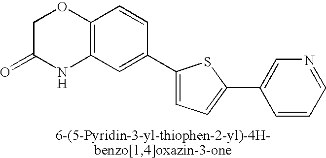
C1C(=O)NC2=C(O1)C=CC(C1=CC=C(C3=CN=CC=C3)S1)=C2
